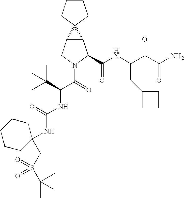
C12C(CN(C(C(NC(=O)NC3(CS(=O)(C(C)(C)C)=O)CCCCC3)C(C)(C)C)=O)C1C(NC(C(C(N)=O)=O)CC1CCC1)=O)C21CCCC1
